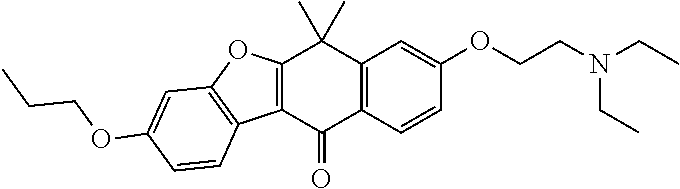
C12=C(C(=O)C3=C(C1(C)C)C=C(OCCN(CC)CC)C=C3)C1=C(O2)C=C(OCCC)C=C1
